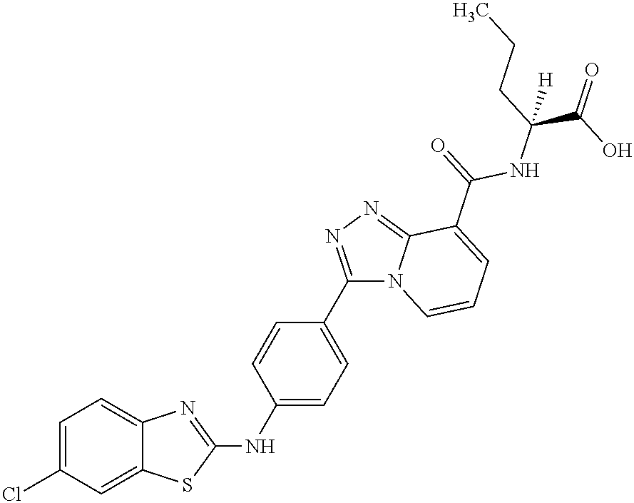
C1=C(Cl)C=C2C(=C1)N=C(NC1=CC=C(C3=NN=C4C(C(=O)NC(C(O)=O)(CCC)[H])=CC=CN43)C=C1)S2
